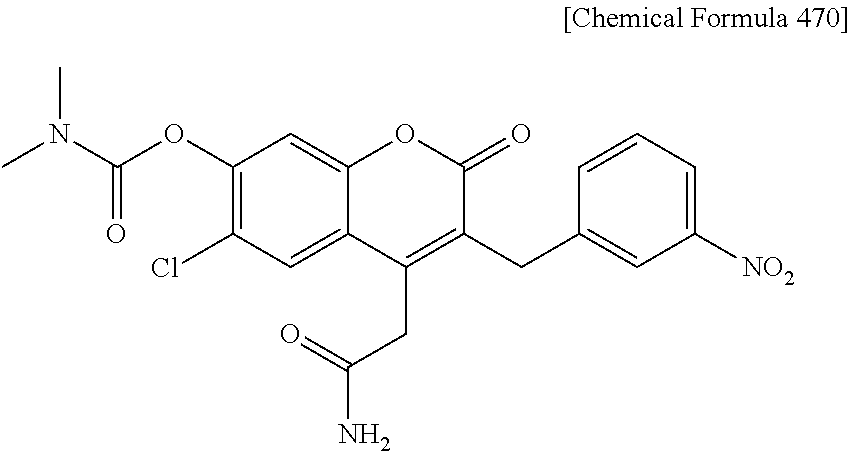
C1(OC(N(C)C)=O)=C(Cl)C=C2C(=C1)OC(=O)C(CC1=CC([NO2])=CC=C1)=C2CC(N)=O
